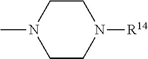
C1N(C)CCN([R14])C1
